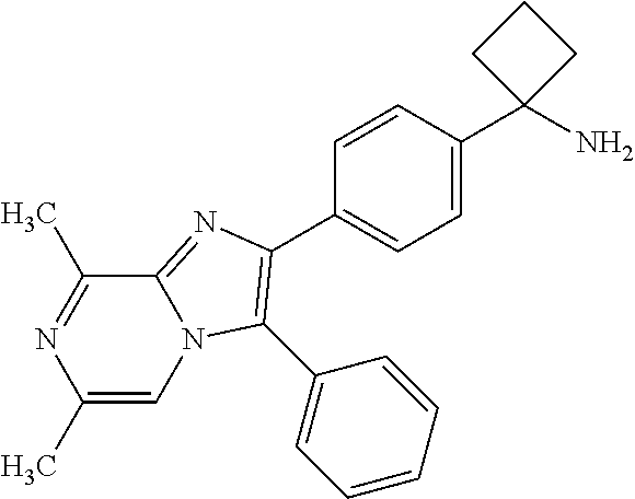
C1(C)=CN2C(=NC(C3=CC=C(C4(N)CCC4)C=C3)=C2C2=CC=CC=C2)C(C)=N1
